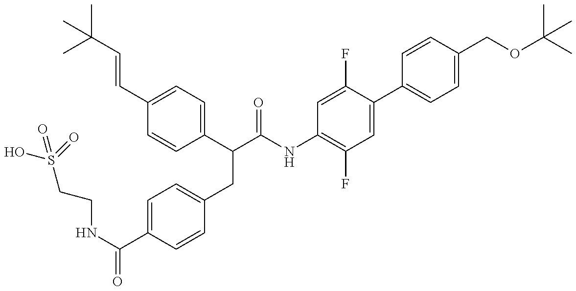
OS(CCNC(=O)C1=CC=C(CC(C(NC2=C(F)C=C(C3=CC=C(COC(C)(C)C)C=C3)C(F)=C2)=O)C2=CC=C(C=CC(C)(C)C)C=C2)C=C1)(=O)=O
